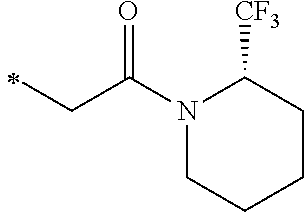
C(C)C(=O)N1CCCCC1[CF3]
